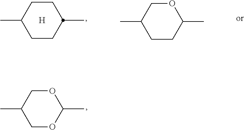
C1(C)OCC(C)CO1.C1CC(C)CCC1C.[H].C1(C)OCC(C)CC1
